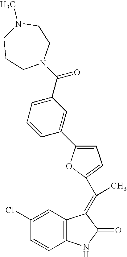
C12=C(C=C(Cl)C=C1)C(=C(C)C1=CC=C(C3=CC(C(N4CCN(C)CCC4)=O)=CC=C3)O1)C(=O)N2
